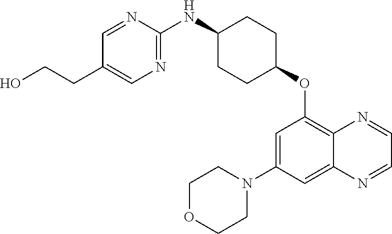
C1=NC(NC2CCC(OC3=C4C(=CC(N5CCOCC5)=C3)N=CC=N4)CC2)=NC=C1CCO
